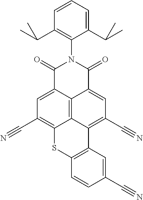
C1(C(C)C)=CC=CC(C(C)C)=C1N1C(=O)C2=CC(C#N)=C3C4=C2C(=CC(C#N)=C4SC2=C3C=C(C#N)C=C2)C1=O
